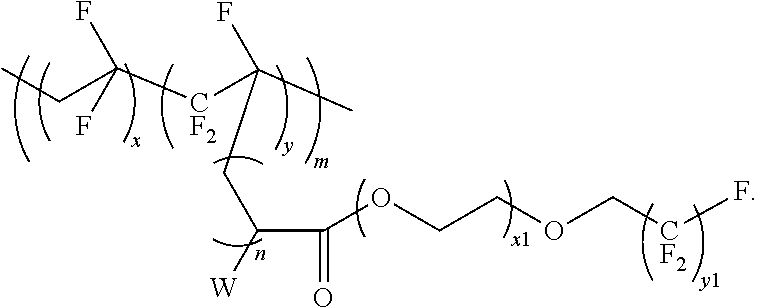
CCC([CF2]C(C)(CC([W])C(OCCOC[CF2]F)=O)F)(F)F
